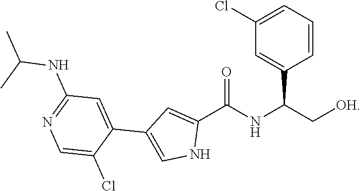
C1(Cl)=CC=CC(C(NC(C2=CC(C3=CC(NC(C)C)=NC=C3Cl)=CN2)=O)C[OH])=C1
